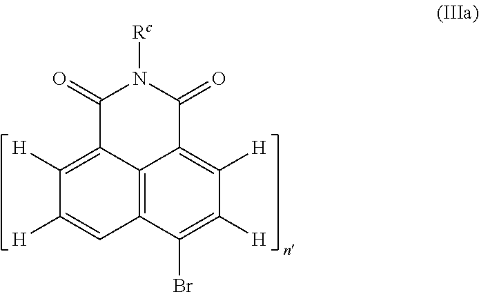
C1([H])=C2C3=C(C=C1[H])C(Br)=C([H])C([H])=C3C(=O)N([Rc])C2=O
